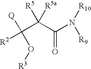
[Q]C(C(C(N([R9])[R10])=O)([R5])[R5a])(O[R3])[R2]
